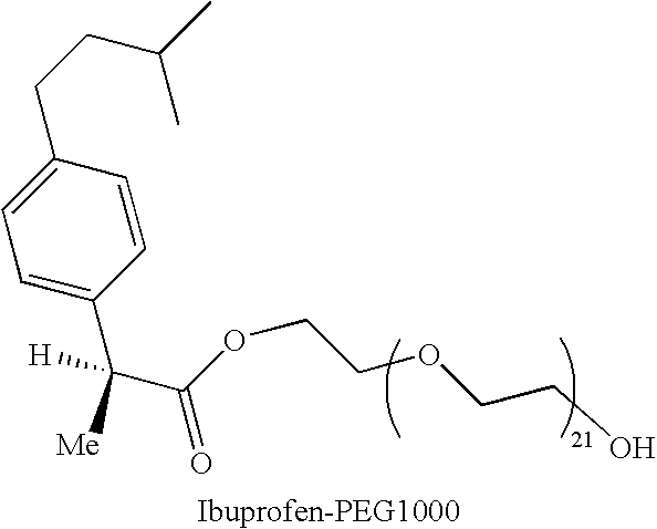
C1=C(C([H])([Me])C(OCCOCCO)=O)C=CC(CCC(C)C)=C1
